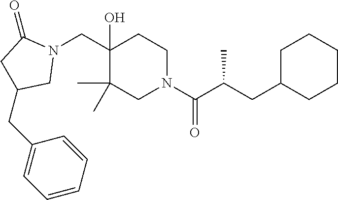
C(C1(O)C(C)(C)CN(C(C(CC2CCCCC2)C)=O)CC1)N1C(=O)CC(CC2=CC=CC=C2)C1
